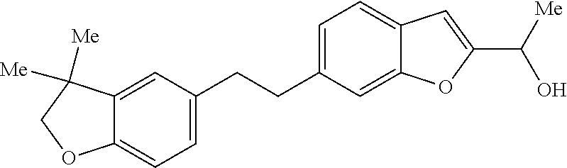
C1=C(CCC2=CC=C3C(=C2)OC(C([Me])O)=C3)C=C2C(=C1)OCC2([Me])[Me]
